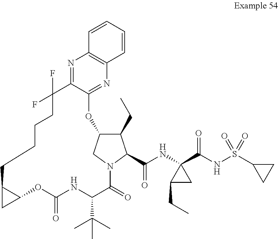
C12CC1OC(=O)NC(C(C)(C)C)C(=O)N1CC(C(CC)C1C(NC1(C(NS(C3CC3)(=O)=O)=O)C(CC)C1)=O)OC1=NC3=C(N=C1C(F)(F)CCCC2)C=CC=C3
